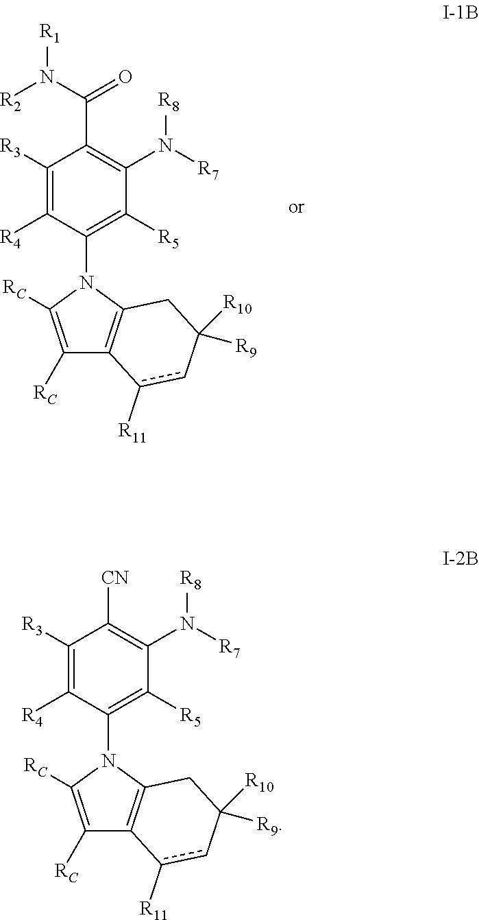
C1([R3])=C([R4])C(N2C([RC])=C([RC])C3=C2CC([R10])([R9])cc3[R11])=C([R5])C(N([R7])[R8])=C1C(N([R2])[R1])=O.C1([R3])=C([R4])C(N2C([RC])=C([RC])C3=C2CC([R10])([R9])cc3[R11])=C([R5])C(N([R7])[R8])=C1[CN]
